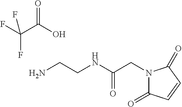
FC(C(O)=O)(F)F.NCCNC(CN1C(=O)C=CC1=O)=O
